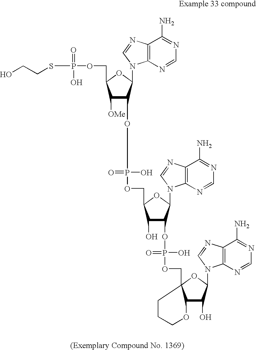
P(SCCO)(OCC1C([OMe])C(OP(=O)(O)OCC2C(O)C(OP(O)(=O)OCC34C(C(O)C(N5C6=C(N=C5)C(N)=NC=N6)O3)OCCC4)C(N3C4=C(N=C3)C(N)=NC=N4)O2)C(N2C3=C(N=C2)C(N)=NC=N3)O1)(=O)O
